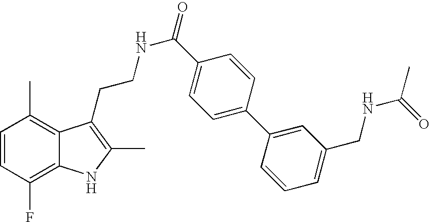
C1=CC(F)=C2C(=C1C)C(CCNC(=O)C1=CC=C(C3=CC(CNC(C)=O)=CC=C3)C=C1)=C(C)N2
